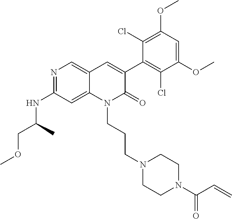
C1(NC(COC)C)=NC=C2C(=C1)N(CCCN1CCN(C(C=C)=O)CC1)C(=O)C(C1=C(Cl)C(OC)=CC(OC)=C1Cl)=C2
